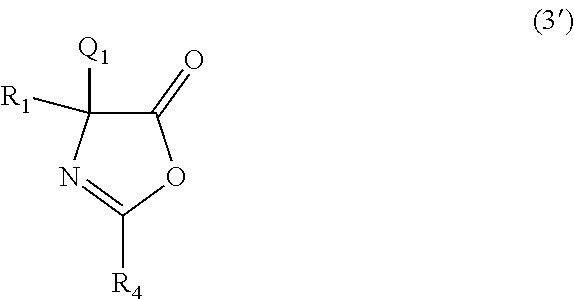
C1([Q1])([R1])C(=O)OC([R4])=N1
